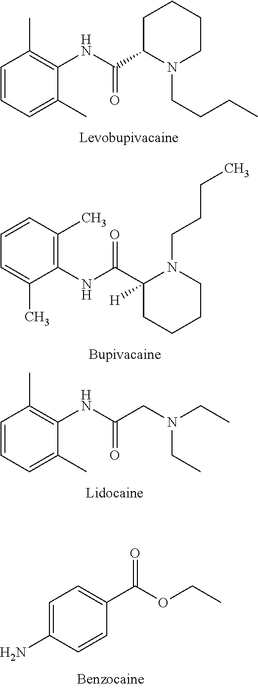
C1=CC=C(C)C(NC(C2N(CCCC)CCCC2)=O)=C1C.C1=CC(C)=C(NC(C2([H])CCCCN2CCCC)=O)C(C)=C1.C1=CC=C(C)C(NC(CN(CC)CC)=O)=C1C.C1=C(N)C=CC(C(OCC)=O)=C1
